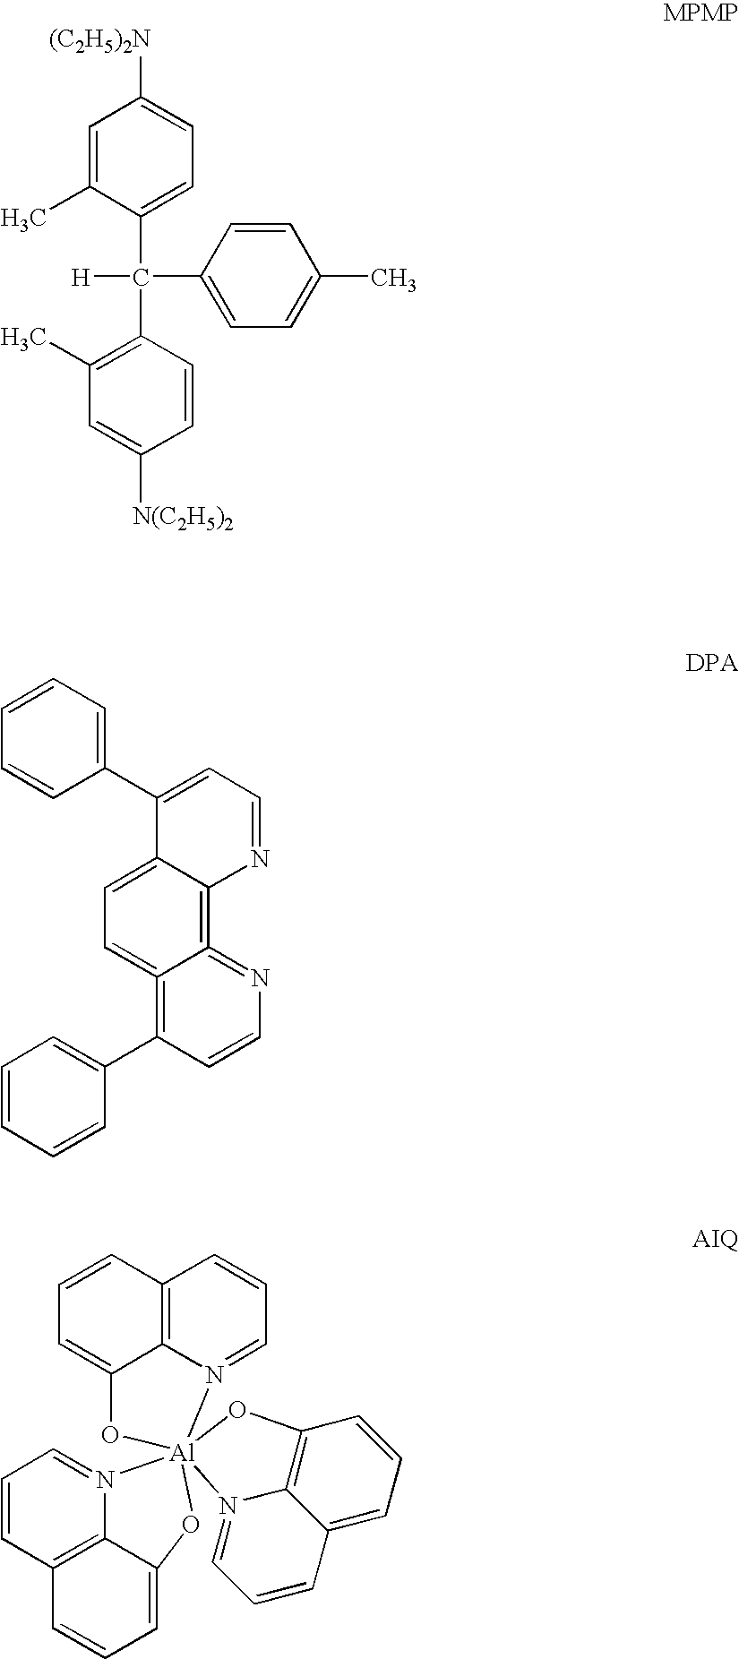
C1=C(C)C(C([H])(C2=CC=C(C)C=C2)C2=C(C)C=C([N(C2H5)2])C=C2)=CC=C1[(C2H5)2N].C1(C2=CC=NC3=C4=NC=CC(C5=CC=CC=C5)=C4=CC=C23)=CC=CC=C1.C12=C3N(=CC=C1)[Al]14(OC3=CC=C2)(N2=CC=CC3=C2C(=CC=C3)O1)N1=CC=CC2=CC=CC(=C21)O4
